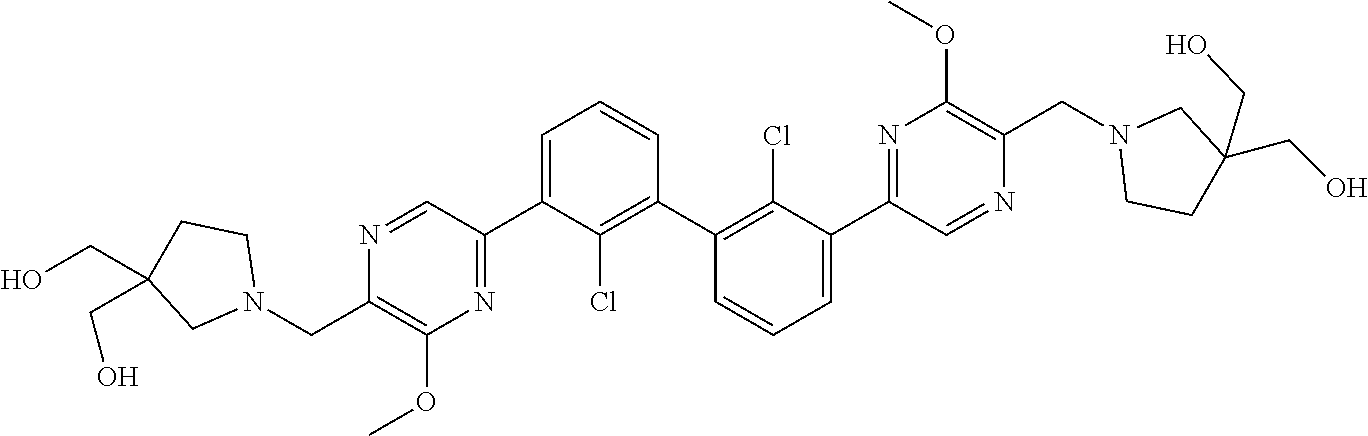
C1(C2=NC(OC)=C(CN3CCC(CO)(CO)C3)N=C2)=CC=CC(C2=C(Cl)C(C3=NC(OC)=C(CN4CCC(CO)(CO)C4)N=C3)=CC=C2)=C1Cl
